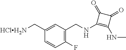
C1(F)=C(CNC2=C(NC)C(=O)C2=O)C=C(C[HClH2N])C=C1
